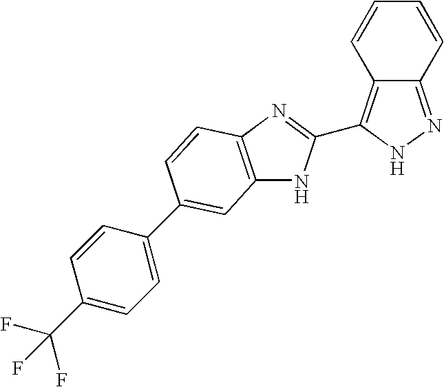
C12=NNC(C3=NC4=C(N3)C=C(C3=CC=C(C(F)(F)F)C=C3)C=C4)=C1C=CC=C2
